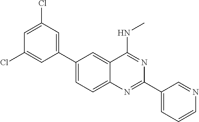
C1(C2=CC(Cl)=CC(Cl)=C2)=CC=C2C(=C1)C(NC)=NC(C1=CC=CN=C1)=N2
